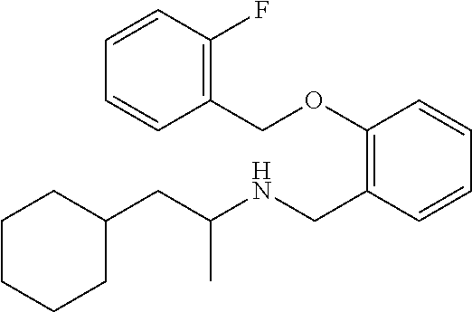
C1(CC(NCC2=C(OCC3=C(F)C=CC=C3)C=CC=C2)C)CCCCC1
